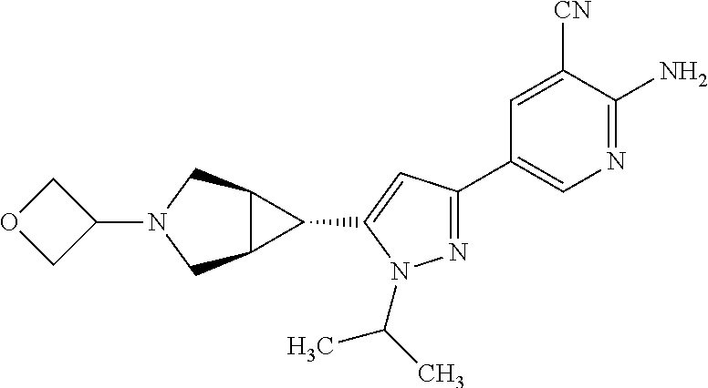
C1=C([CN])C(N)=NC=C1C1=NN(C(C)C)C(C2C3C2CN(C2COC2)C3)=C1
